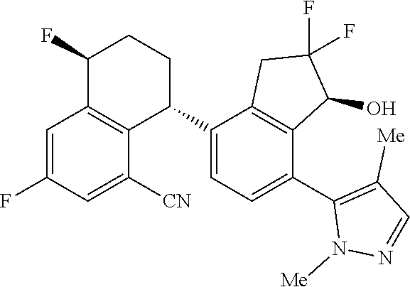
C1=C(F)C=C([CN])C2=C1C(F)CCC2C1=CC=C(C2=C([Me])C=NN2[Me])C2=C1CC(F)(F)C2O
